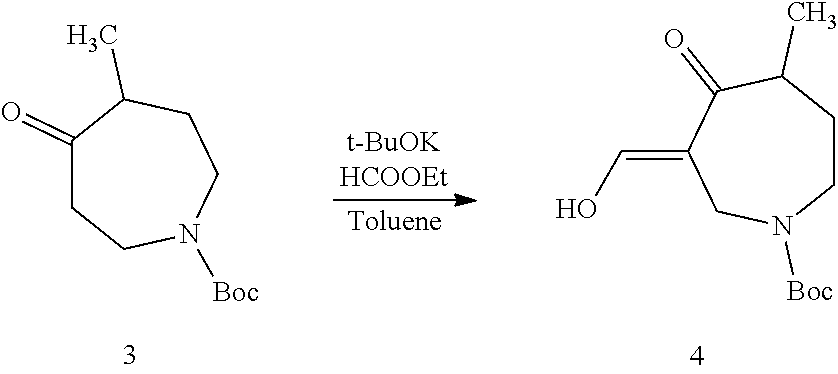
C1CC(C)C(=O)C(=CO)CN1[Boc].C1(=O)CCN([Boc])CCC1C
